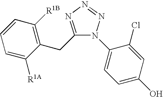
C1=C([R1A])C(CC2=NN=NN2C2=CC=C(O)C=C2Cl)=C([R1B])C=C1
